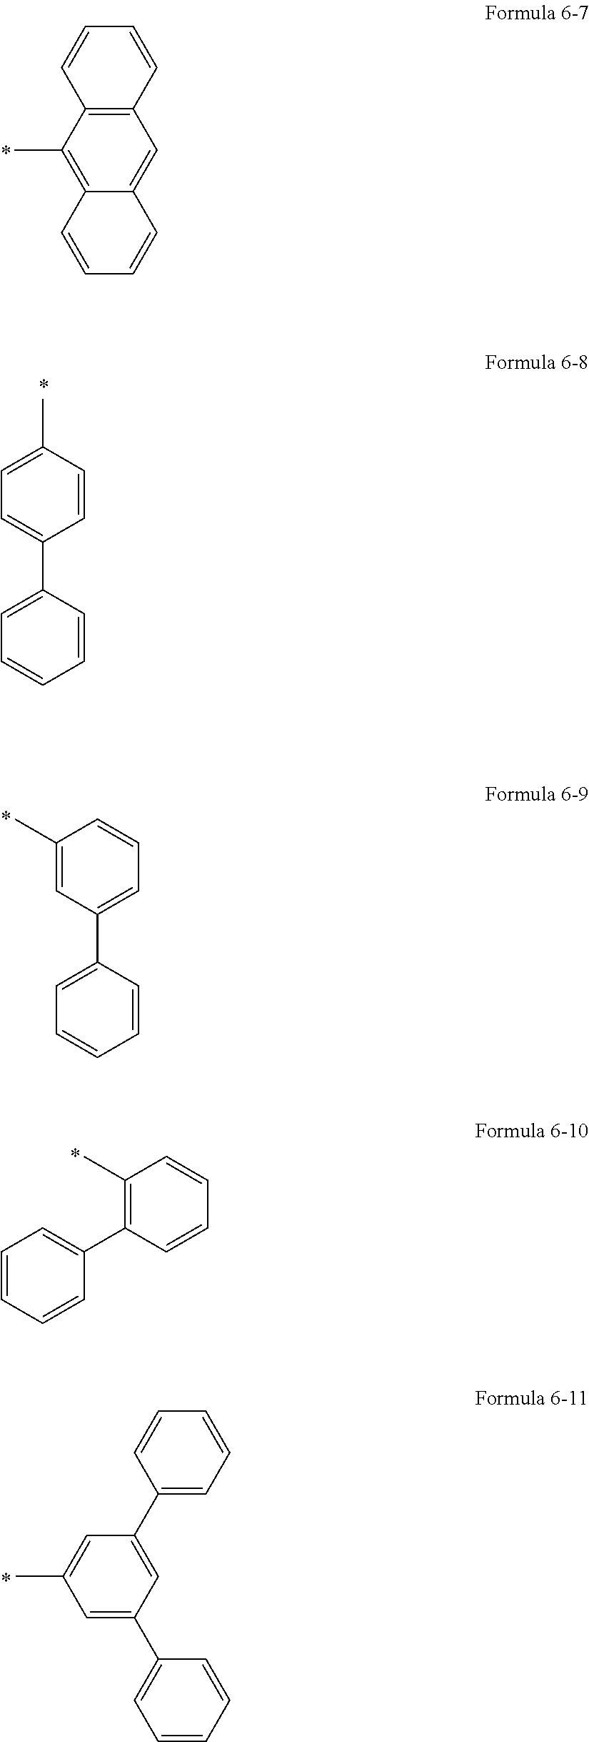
C12=C(C(C)=C3C(=C1)C=CC=C3)C=CC=C2.C1=CC(C)=CC=C1C1=CC=CC=C1.C1=C(C2=CC=CC=C2)C=C(C)C=C1.C1(C)=C(C2=CC=CC=C2)C=CC=C1.CC1=CC(C2=CC=CC=C2)=CC(C2=CC=CC=C2)=C1
